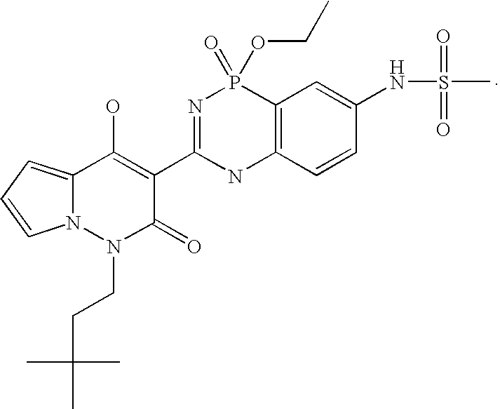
C12=CC=CN1N(CCC(C)(C)C)C(=O)C(C1=NP(=O)(OCC)C3=C(N1)C=CC(NS(C)(=O)=O)=C3)=C2O
